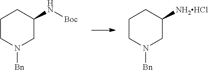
C1CN([Bn])CC(N[Boc])C1.C1CN([Bn])CC([NH2HCl])C1
